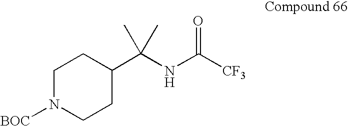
C1N([BOC])CCC(C(NC([CF3])=O)(C)C)C1
